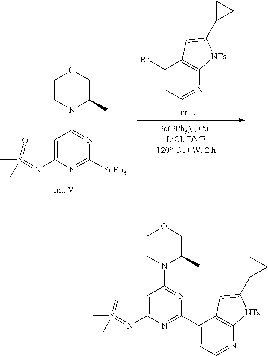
S(=NC1=CC(N2C(C)COCC2)=NC([SnBu3])=N1)(C)(=O)C.BrC1=CC=NC2=C1C=C(C1CC1)[NTs]2.S(=NC1=CC(N2C(C)COCC2)=NC(C2=CC=NC3=C2C=C(C2CC2)[NTs]3)=N1)(C)(=O)C
